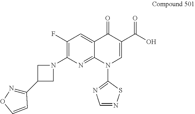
C1(F)=C(N2CC(C3=NOC=C3)C2)N=C2C(=C1)C(=O)C(C(O)=O)=CN2C1=NC=NS1
